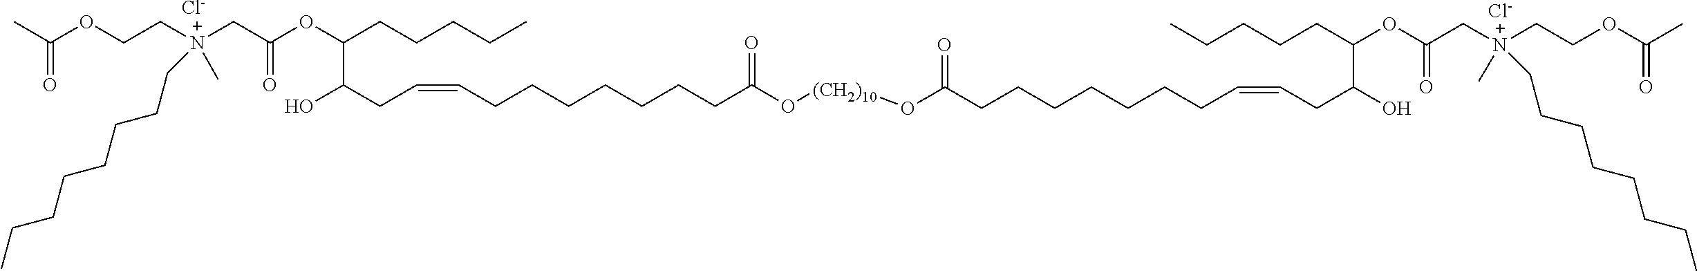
[Cl-].[Cl-].CC(OCC[N+](CC(=O)OC(C(O)CC=CCCCCCCCC(O[(CH2)10]OC(CCCCCCCC=CCC(O)C(CCCCC)OC(C[N+](CCOC(=O)C)(C)CCCCCCCC)=O)=O)=O)CCCCC)(CCCCCCCC)C)=O
